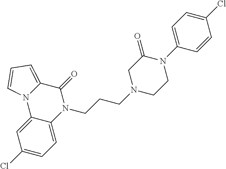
C12=CC(Cl)=CC=C1N(CCCN1CCN(C3=CC=C(Cl)C=C3)C(=O)C1)C(=O)C1=CC=CN21
